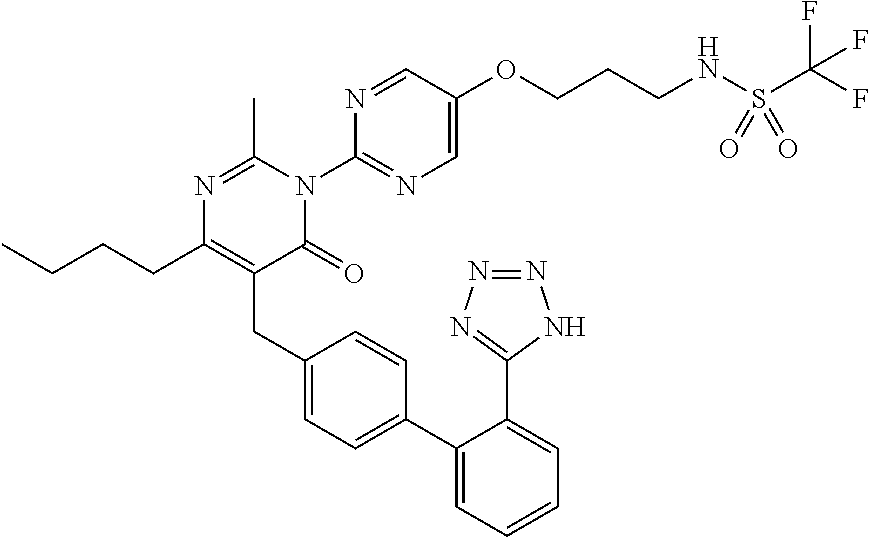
C1(C2=CC=C(CC3=C(CCCC)N=C(C)N(C4=NC=C(OCCCNS(C(F)(F)F)(=O)=O)C=N4)C3=O)C=C2)=CC=CC=C1C1=NN=NN1
